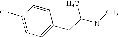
C1=C(Cl)C=CC(CC(NC)C)=C1
